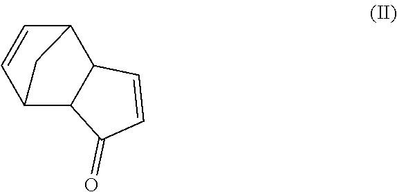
C12C3C(C(C=C1)C2)C=CC3=O
